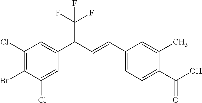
C1(Cl)=C(Br)C(Cl)=CC(C(C=CC2=CC=C(C(O)=O)C(C)=C2)C(F)(F)F)=C1
